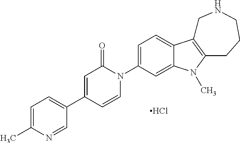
C1=C(C)N=CC(C2=CC(=O)N(C3=CC=C4C(=C3)N(C)C3=C4CNCCC3)C=C2)=C1.Cl
